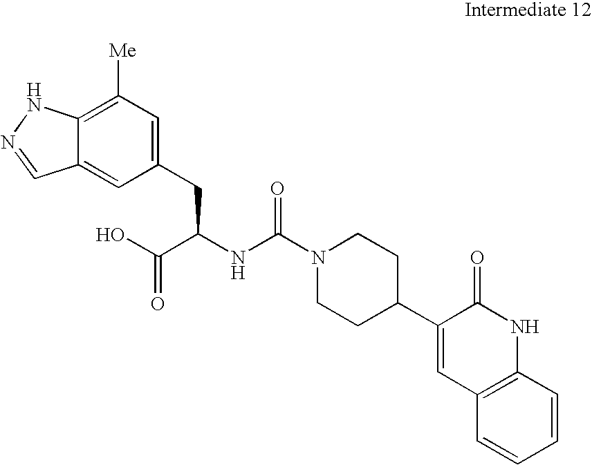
C12=C([Me])C=C(CC(C(O)=O)NC(=O)N3CCC(C4=CC5=C(NC4=O)C=CC=C5)CC3)C=C1C=NN2
